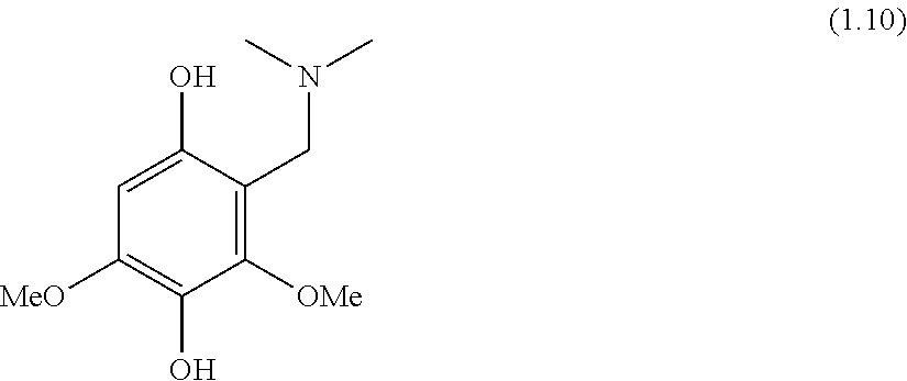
C1([OMe])=C(CN(C)C)C(O)=CC([MeO])=C1O
